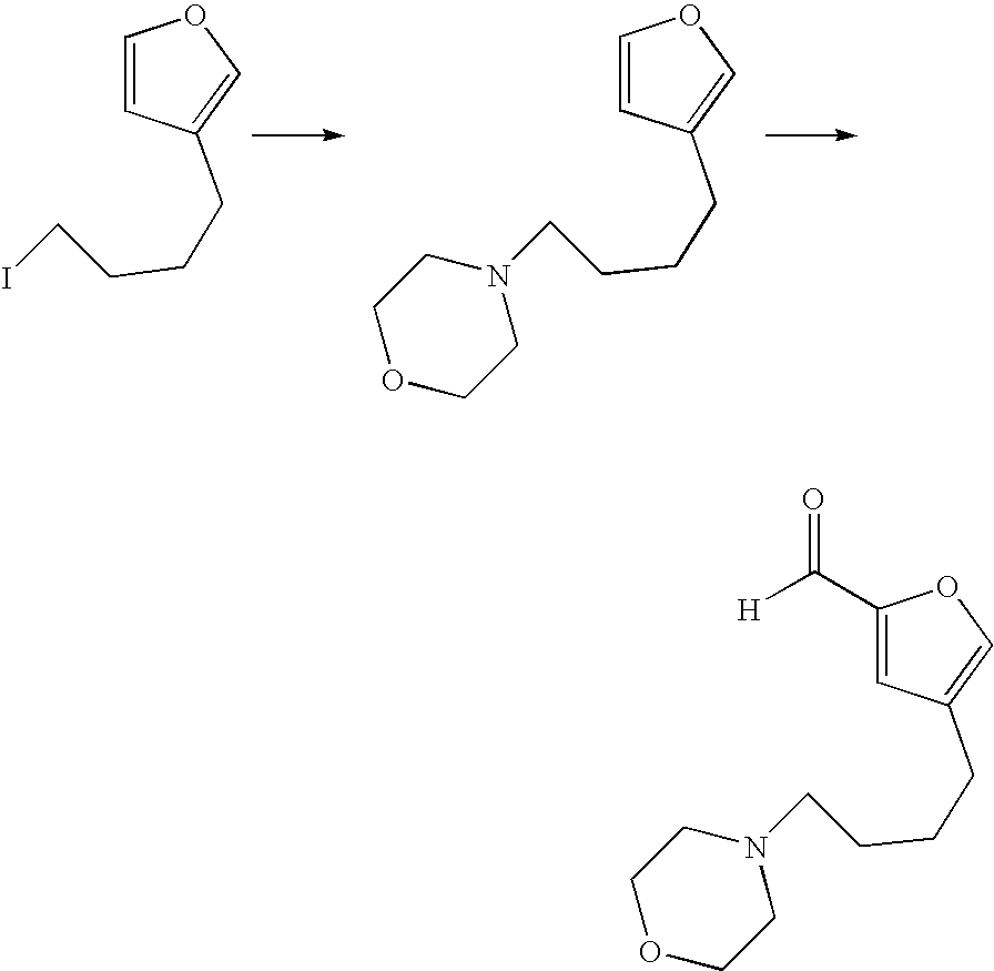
C(CCCC1=COC=C1)N1CCOCC1.C1=CC(CCCCI)=CO1.C(CCCC1=COC(C([H])=O)=C1)N1CCOCC1
